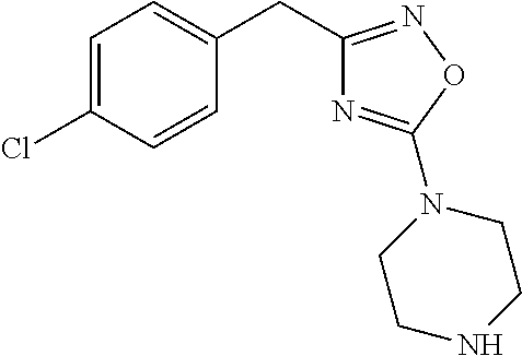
C1(CC2=CC=C(Cl)C=C2)=NOC(N2CCNCC2)=N1
